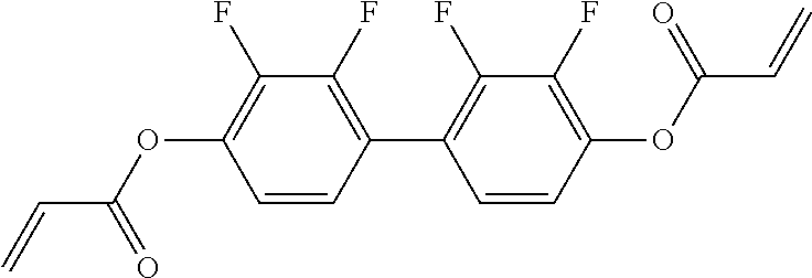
C1(F)=C(OC(C=C)=O)C=CC(C2=C(F)C(F)=C(OC(=O)C=C)C=C2)=C1F
